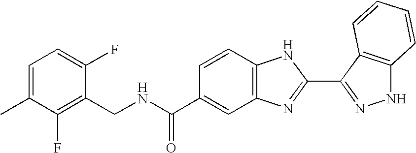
C1=CC2=C(C=C1C(NCC1=C(F)C(C)=CC=C1F)=O)N=C(C1=NNC3=C1C=CC=C3)N2
